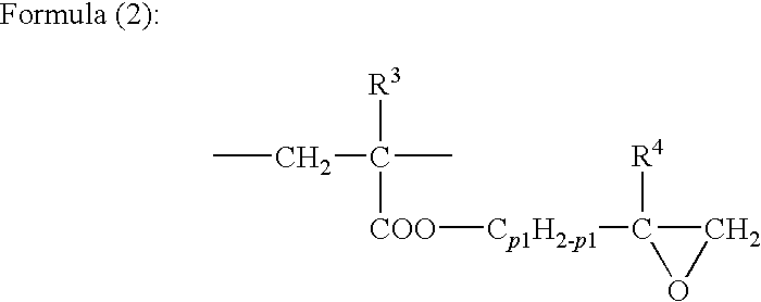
CCC(C)([R3])[COO][Cp1H2-p1]C1([R4])OC1
